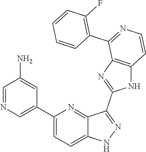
C1(C2=CN=CC(N)=C2)=CC=C2C(=N1)C(C1=NC3=C(N1)C=CN=C3C1=C(F)C=CC=C1)=NN2
